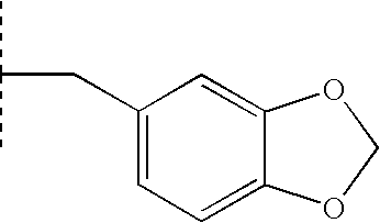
CC(C)CC1=CC=C2C(=C1)OCO2
